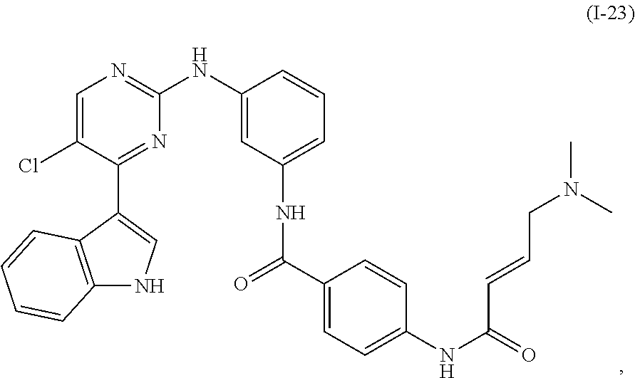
C1=C(Cl)C(C2=CNC3=C2C=CC=C3)=NC(NC2=CC(NC(C3=CC=C(NC(C=CCN(C)C)=O)C=C3)=O)=CC=C2)=N1
